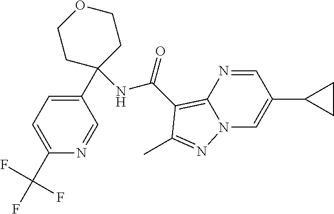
C1(C(F)(F)F)=CC=C(C2(NC(=O)C3=C4N(C=C(C5CC5)C=N4)N=C3C)CCOCC2)C=N1
